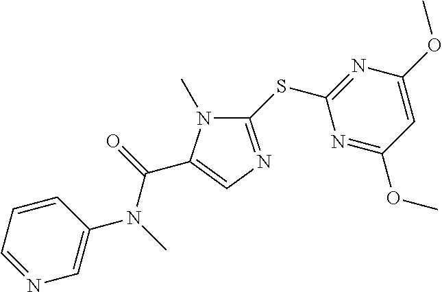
C1(SC2=NC(OC)=CC(OC)=N2)=NC=C(C(=O)N(C)C2=CN=CC=C2)N1C
